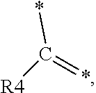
C(=*)([R4])*
